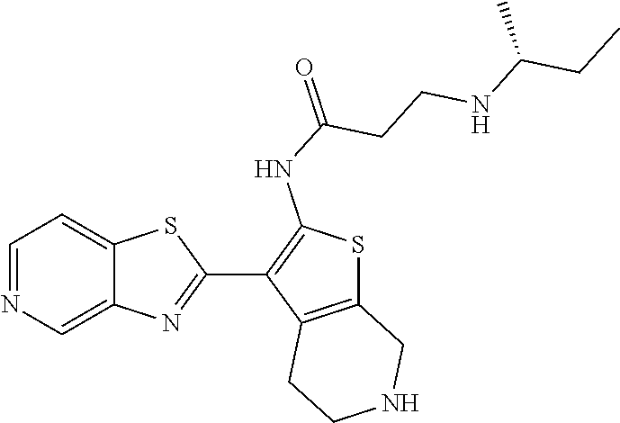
C12=CN=CC=C1SC(C1=C(NC(=O)CCNC(CC)C)SC3=C1CCNC3)=N2
